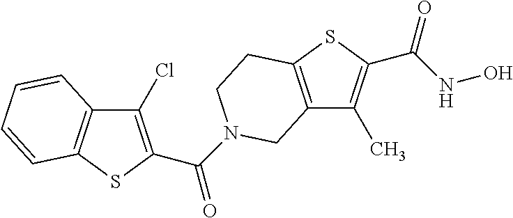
C12=C(SC(C(NO)=O)=C1C)CCN(C(=O)C1=C(Cl)C3=C(S1)C=CC=C3)C2
